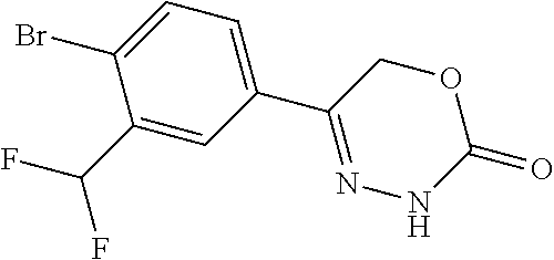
C1(C(F)F)=CC(C2=NNC(=O)OC2)=CC=C1Br
